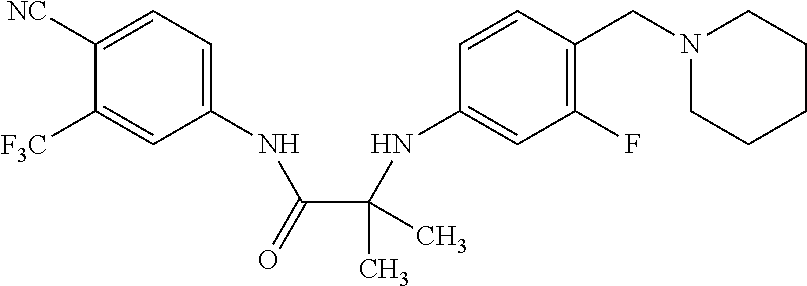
C1(NC(C(NC2=CC(F)=C(CN3CCCCC3)C=C2)(C)C)=O)=CC=C([NC])C([F3C])=C1
